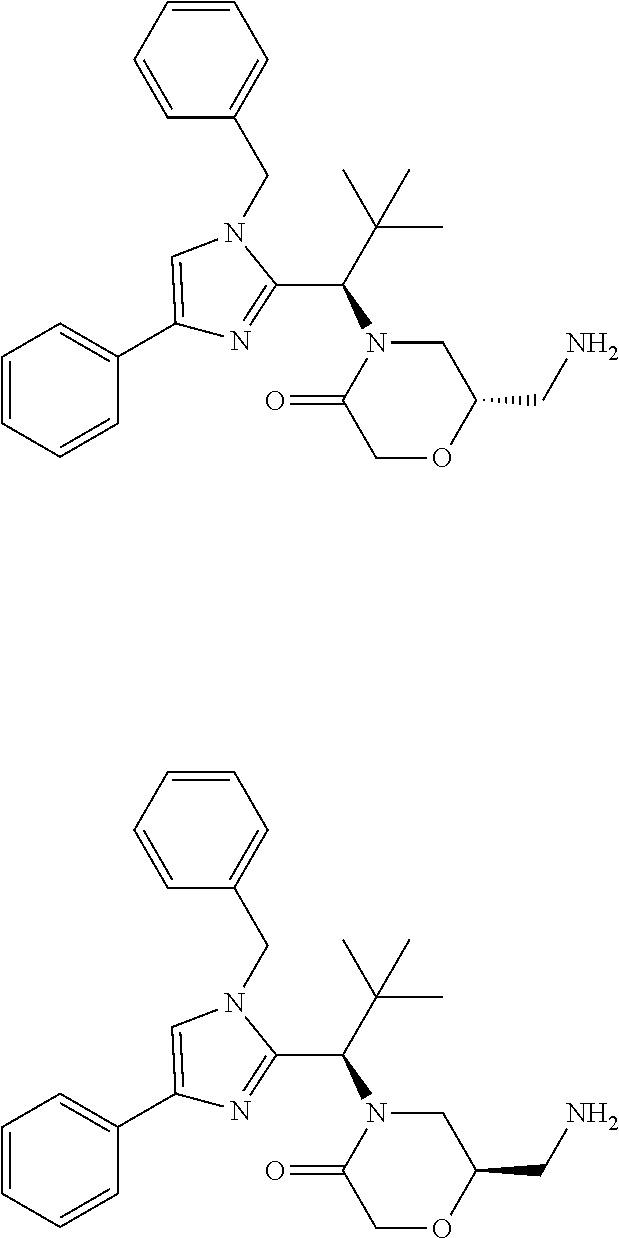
C1=CC=CC(C2=CN(CC3=CC=CC=C3)C(C(C(C)(C)C)N3C(=O)COC(CN)C3)=N2)=C1.C1=CC=CC(C2=CN(CC3=CC=CC=C3)C(C(C(C)(C)C)N3C(=O)COC(CN)C3)=N2)=C1
